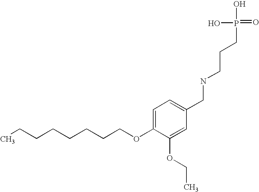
C(COC1=CC=C(CNCCCP(=O)(O)O)C=C1OCC)CCCCCC
